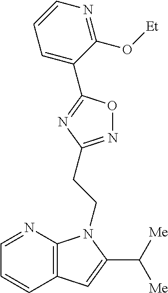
N1=C(CCN2C3=C(C=C2C([Me])[Me])C=CC=N3)N=C(C2=CC=CN=C2O[Et])O1
